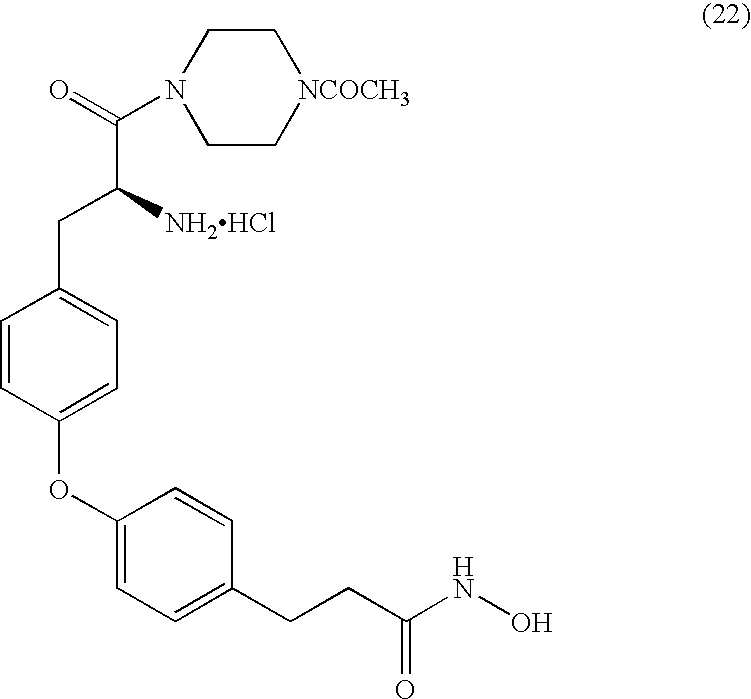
C(C([NH2HCl])CC1=CC=C(OC2=CC=C(CCC(NO)=O)C=C2)C=C1)(=O)N1CC[NCOCH3]CC1
